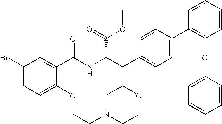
C1=C(Br)C=C(C(NC(CC2=CC=C(C3=C(OC4=CC=CC=C4)C=CC=C3)C=C2)C(=O)OC)=O)C(OCCN2CCOCC2)=C1
